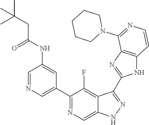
C1=NC=C(C2=NC=C3C(=C2F)C(C2=NC4=C(N2)C=CN=C4N2CCCCC2)=NN3)C=C1NC(CC(C)(C)C)=O
